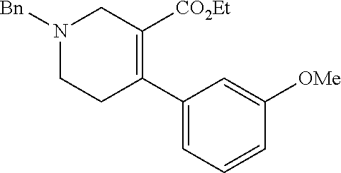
C1(C2=C([CO2Et])CN([Bn])CC2)=CC=CC([OMe])=C1
